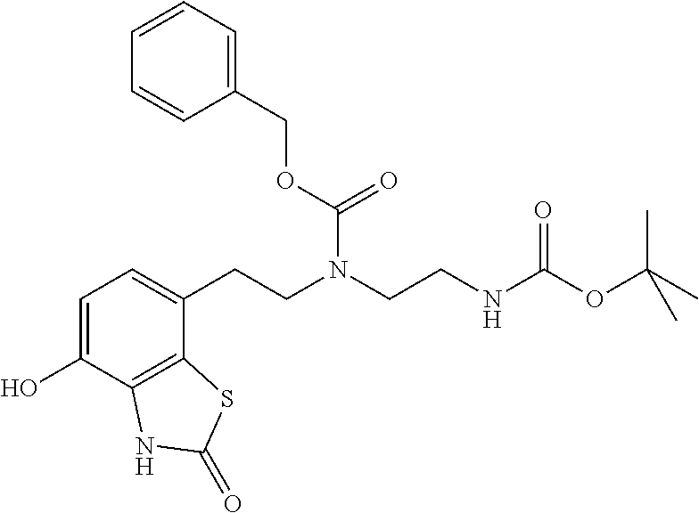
C1=C(O)C2=C(C(CCN(CCNC(OC(C)(C)C)=O)C(OCC3=CC=CC=C3)=O)=C1)SC(=O)N2
